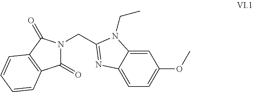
C1=C2C(=CC=C1OC)N=C(CN1C(=O)C3=C(C1=O)C=CC=C3)N2CC
